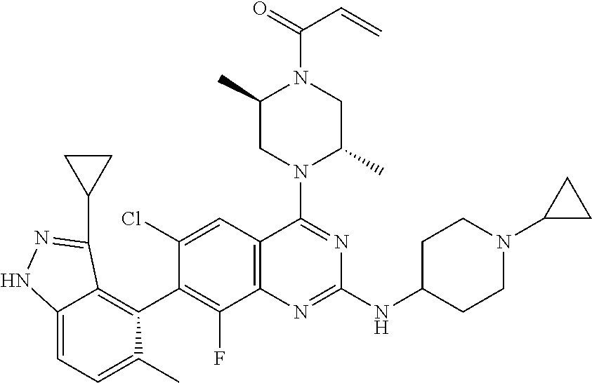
C12=CC=C(C)C(C3=C(F)C4=C(C=C3Cl)C(N3C(C)CN(C(=O)C=C)C(C)C3)=NC(NC3CCN(C5CC5)CC3)=N4)=C1C(C1CC1)=NN2
